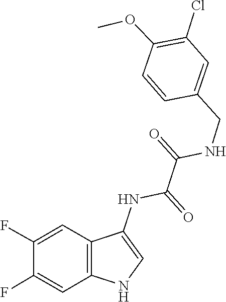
C1(OC)=C(Cl)C=C(CNC(C(NC2=CNC3=C2C=C(F)C(F)=C3)=O)=O)C=C1
